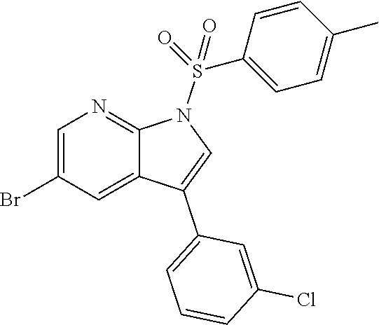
C1=C(Br)C=C2C(=N1)N(S(C1=CC=C(C)C=C1)(=O)=O)C=C2C1=CC=CC(Cl)=C1
